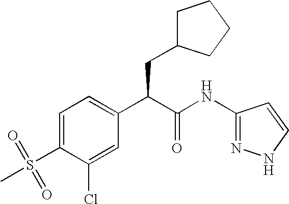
C1=C(S(=O)(C)=O)C(Cl)=CC(C(C(NC2=NNC=C2)=O)CC2CCCC2)=C1
